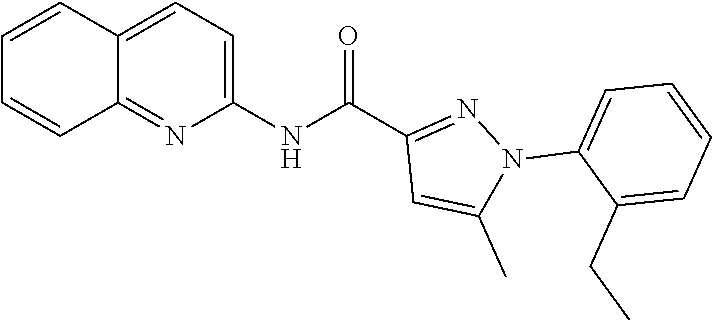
C1=CC2=CC=C(NC(C3=NN(C4=CC=CC=C4CC)C(C)=C3)=O)N=C2C=C1
